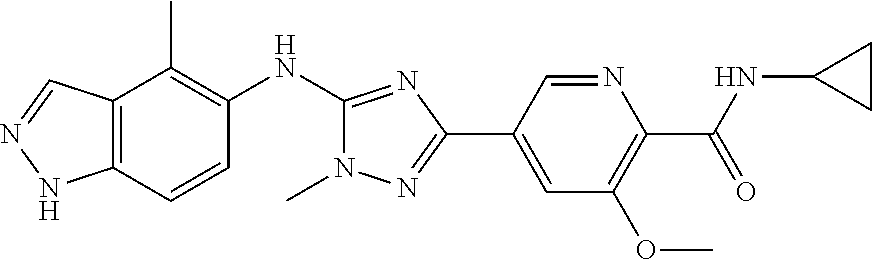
C12=C(C=CC(NC3=NC(C4=CC(OC)=C(C(NC5CC5)=O)N=C4)=NN3C)=C1C)NN=C2
